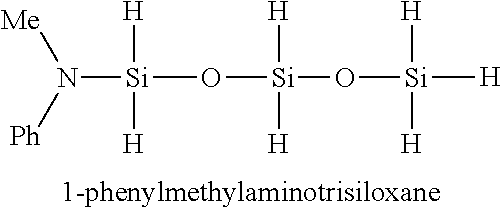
[Si](O[Si](O[Si]([H])([H])[H])([H])[H])([H])([H])N([Ph])[Me]
